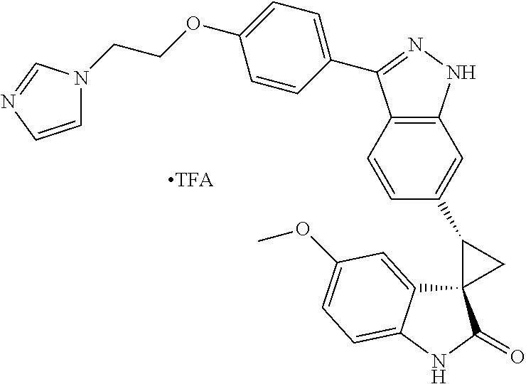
C12(C3=CC(OC)=CC=C3NC1=O)CC2C1=CC2=C(C=C1)C(C1=CC=C(OCCN3C=CN=C3)C=C1)=NN2
